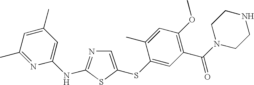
C1=C(SC2=CC(C(N3CCNCC3)=O)=C(OC)C=C2C)SC(NC2=CC(C)=CC(C)=N2)=N1
